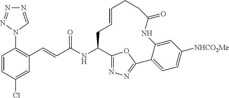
C1=CC(Cl)=CC(C=CC(NC2C3=NN=C(O3)C3=CC=C([NHCO2Me])C=C3NC(=O)CCC=CC2)=O)=C1N1C=NN=N1
